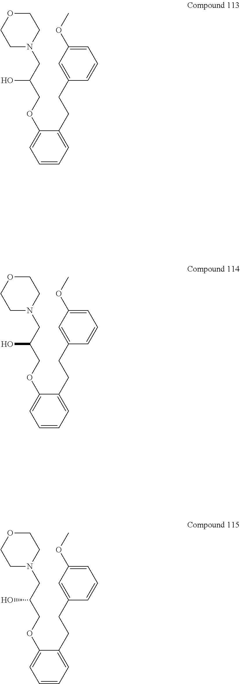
C1N(CC(COC2=CC=CC=C2CCC2=CC(OC)=CC=C2)O)CCOC1.C1N(CC(COC2=CC=CC=C2CCC2=CC(OC)=CC=C2)O)CCOC1.C1N(CC(COC2=CC=CC=C2CCC2=CC(OC)=CC=C2)O)CCOC1
